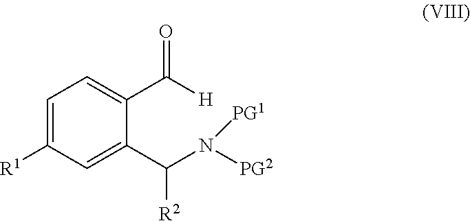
C1=C([R1])C=C(C(N([PG2])[PG1])[R2])C(C(=O)[H])=C1
